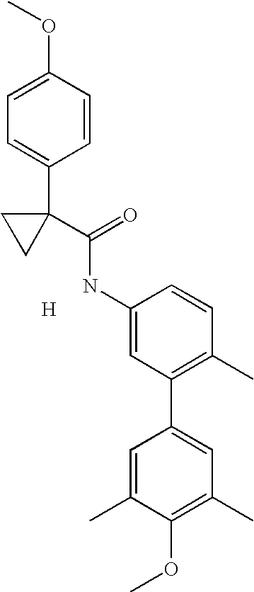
C1=C(OC)C=CC(C2(C(NC3=CC(C4=CC(C)=C(OC)C(C)=C4)=C(C)C=C3)=O)CC2)=C1.[H]
